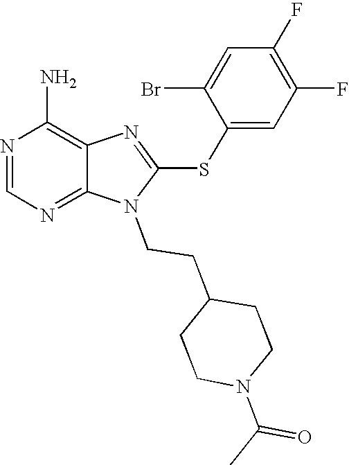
N1=CN=C2C(=C1N)N=C(SC1=CC(F)=C(F)C=C1Br)N2CCC1CCN(C(=O)C)CC1
